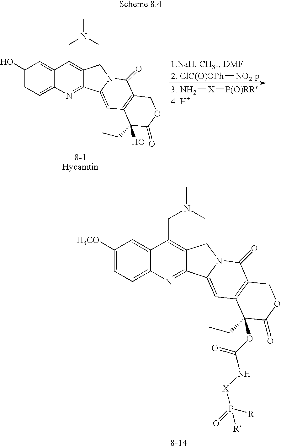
C1(O)=CC=C2C(=C1)C(CN(C)C)=C1C(=N2)C2=CC3=C(C(=O)N2C1)COC(=O)C3(CC)O.[2. ClC(O)OPh][NO2-p].[3. NH2][X][P(O)RR].C1([H3CO])=CC=C2C(=C1)C(CN(C)C)=C1C(=N2)C2=CC3=C(C(=O)N2C1)COC(=O)C3(CC)OC(N[X]P(=O)([R])[R])=O
